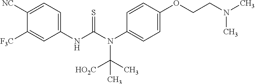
C1([NC])=CC=C(NC(N(C2=CC=C(OCCN(C)C)C=C2)C([HO2C])(C)C)=S)C=C1[F3C]
